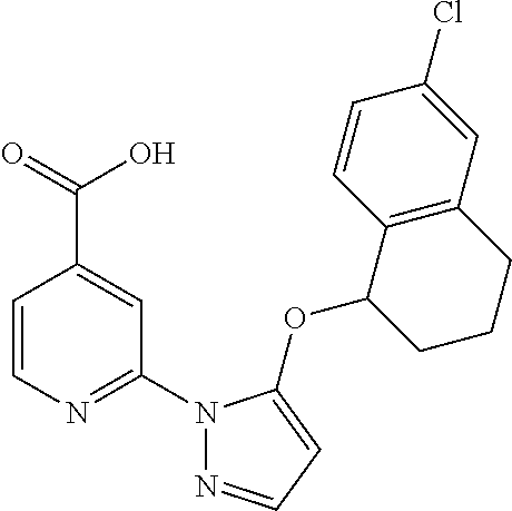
C1=CN=C(N2N=CC=C2OC2CCCC3=C2C=CC(Cl)=C3)C=C1C(=O)O
